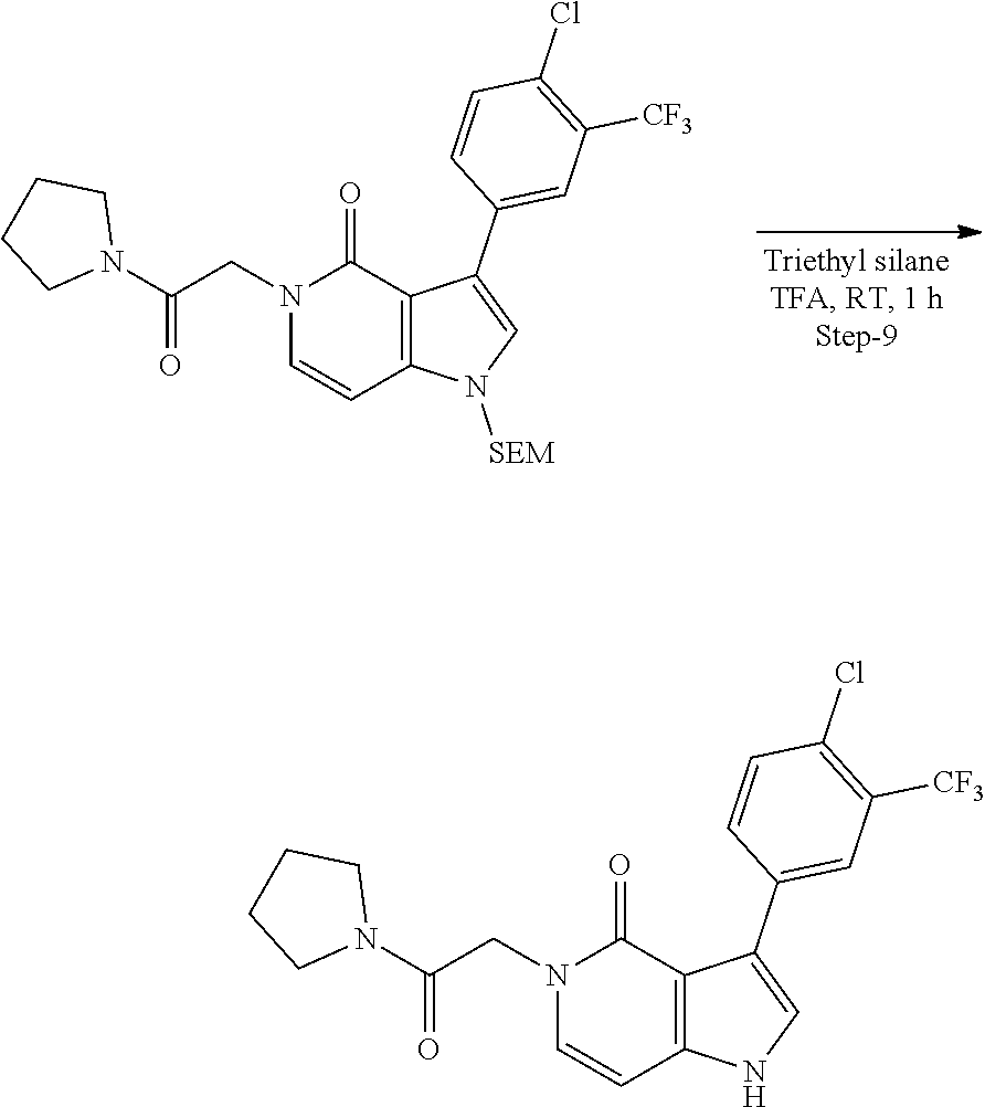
C1=CC(Cl)=C([CF3])C=C1C1=CN([SEM])C2=C1C(=O)N(CC(N1CCCC1)=O)C=C2.C1=CC(Cl)=C([CF3])C=C1C1=CNC2=C1C(=O)N(CC(N1CCCC1)=O)C=C2
